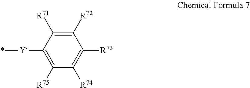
C1([R72])=C([R71])C([Y]*)=C([R75])C([R74])=C1[R73]
